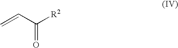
C=CC([R2])=O
